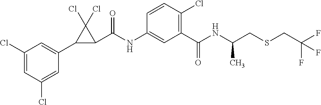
C1(Cl)=CC(C2C(C(NC3=CC(C(NC(CSCC(F)(F)F)C)=O)=C(Cl)C=C3)=O)C2(Cl)Cl)=CC(Cl)=C1
